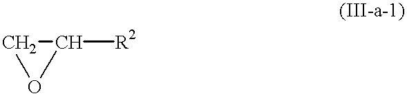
C1C([R2])O1
